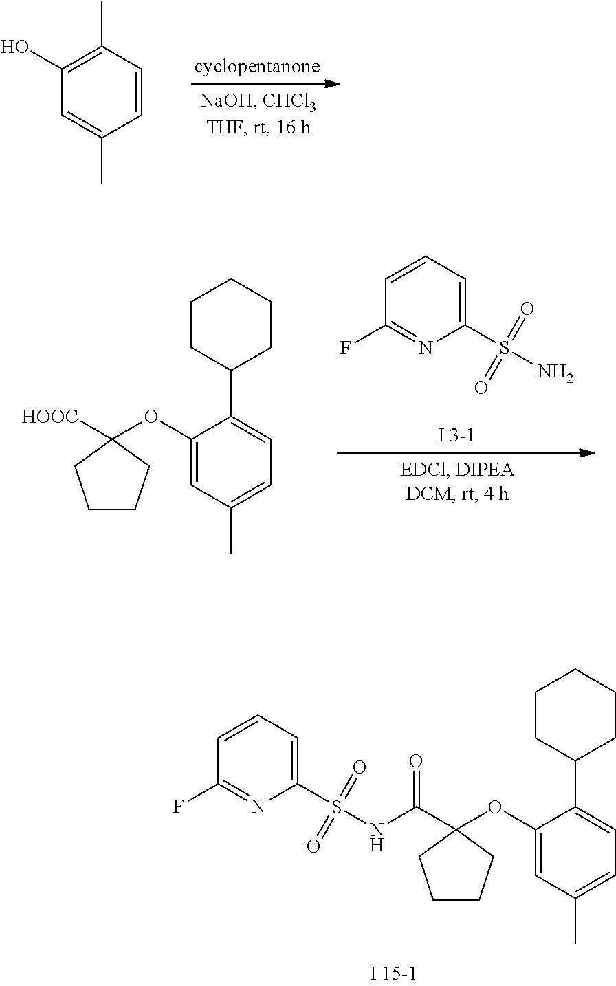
C1=CC(C)=C(O)C=C1C.C1=CC=C(S(=O)(=O)N)N=C1F.C1(OC2([HOOC])CCCC2)=CC(C)=CC=C1C1CCCCC1.C1(OC2(C(=O)NS(C3=CC=CC(F)=N3)(=O)=O)CCCC2)=CC(C)=CC=C1C1CCCCC1
